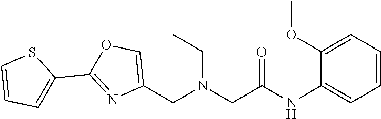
C1=CC=C(OC)C(NC(CN(CC2=COC(C3=CC=CS3)=N2)CC)=O)=C1
